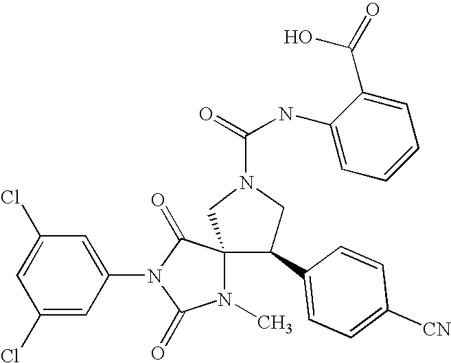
ClC1=CC(Cl)=CC(N2C(=O)C3(N(C)C2=O)CN(C(NC2=CC=CC=C2C(O)=O)=O)CC3C2=CC=C([CN])C=C2)=C1
